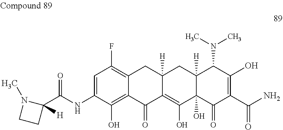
C1=C(NC(C2([H])N(C)CC2)=O)C(O)=C2C(=C1F)CC1([H])C(=C(O)C3(O)C([H])(C1)C(N(C)C)C(O)=C(C(N)=O)C3=O)C2=O
